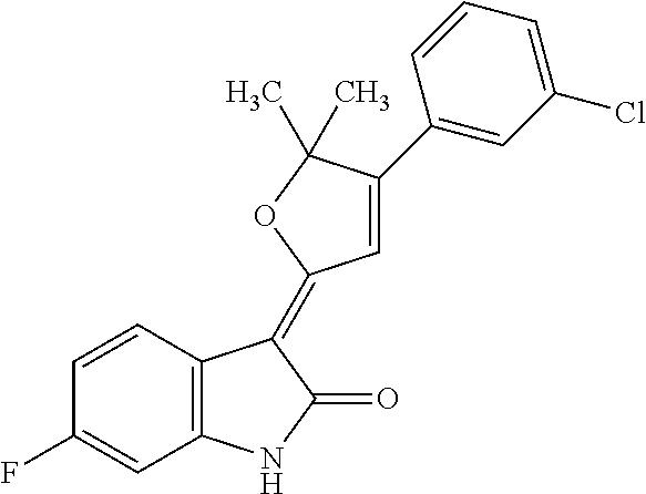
C1=CC(F)=CC2=C1C(=C1C=C(C3=CC(Cl)=CC=C3)C(C)(C)O1)C(=O)N2
